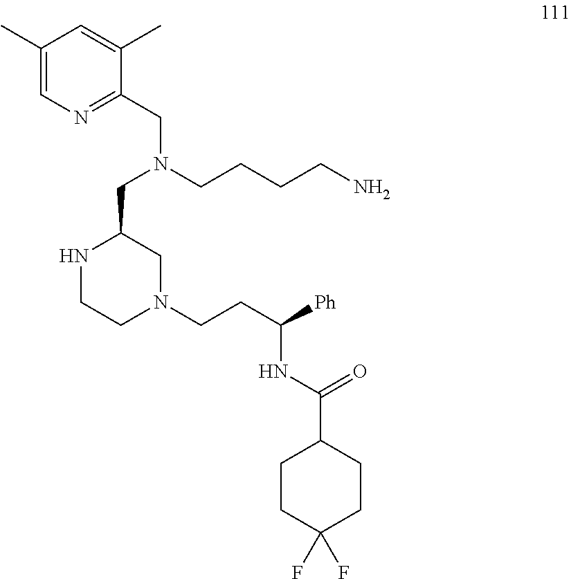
C1CNC(CN(CC2=NC=C(C)C=C2C)CCCCN)CN1CCC(NC(C1CCC(F)(F)CC1)=O)[Ph]
